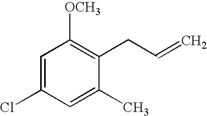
C1=C(Cl)C=C(C)C(CC=C)=C1[OCH3]
